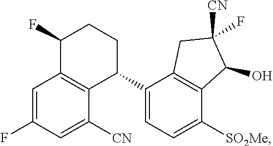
C1=C(F)C=C([CN])C2=C1C(F)CCC2C1=CC=C([SO2Me])C2=C1CC([CN])(F)C2O
